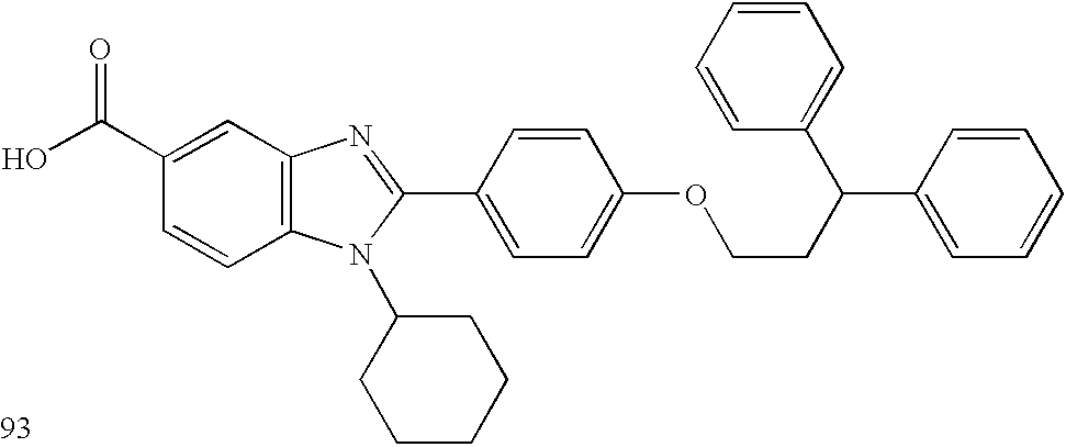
OC(C1=CC2=C(C=C1)N(C1CCCCC1)C(C1=CC=C(OCCC(C3=CC=CC=C3)C3=CC=CC=C3)C=C1)=N2)=O
